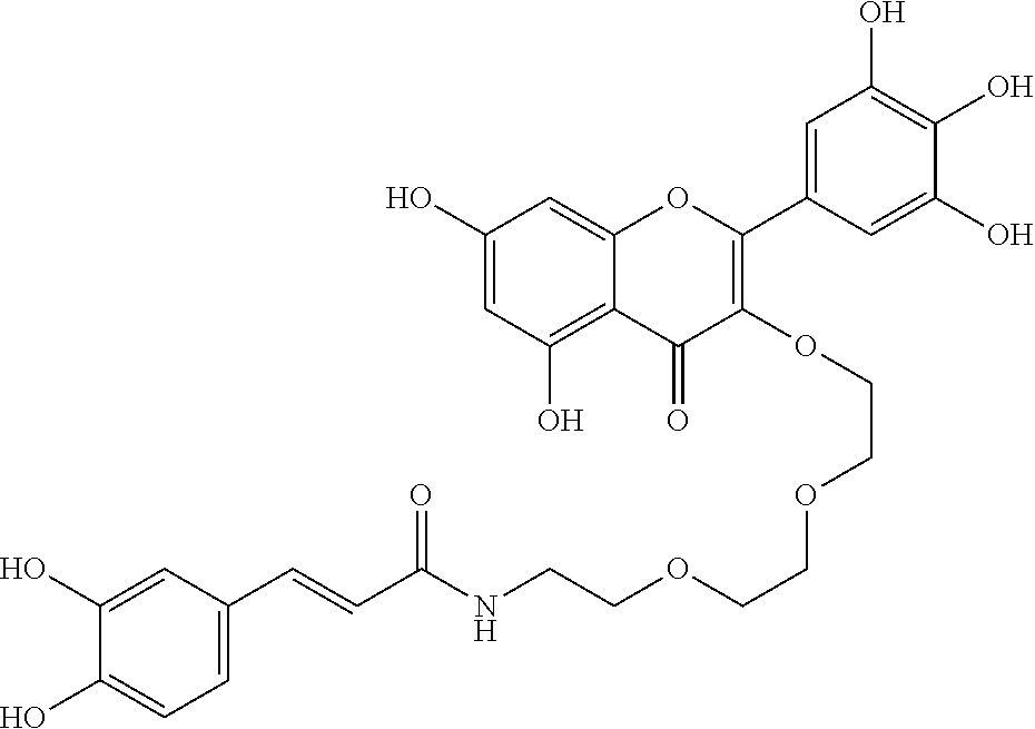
C1(O)=CC(O)=C2C(=C1)OC(C1=CC(O)=C(O)C(O)=C1)=C(OCCOCCOCCNC(C=CC1=CC=C(O)C(O)=C1)=O)C2=O
